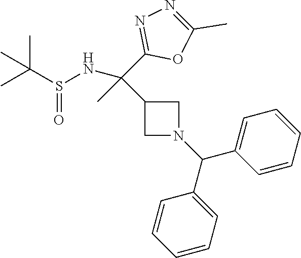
C1=CC=C(C(C2=CC=CC=C2)N2CC(C(NS(C(C)(C)C)=O)(C3=NN=C(C)O3)C)C2)C=C1
